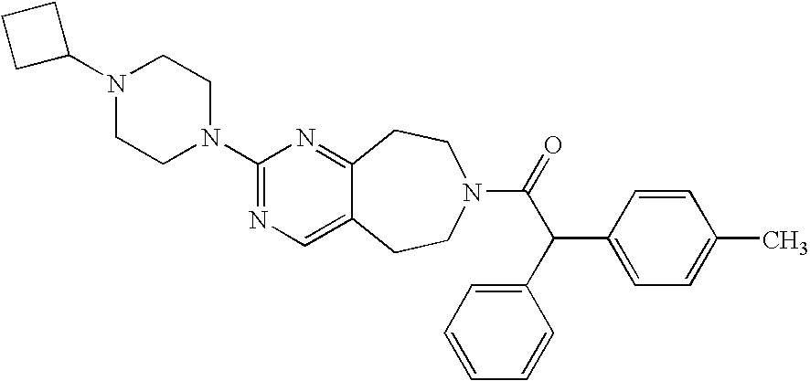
C1C(N2CCN(C3=NC=C4C(=N3)CCN(C(=O)C(C3=CC=C(C)C=C3)C3=CC=CC=C3)CC4)CC2)CC1
